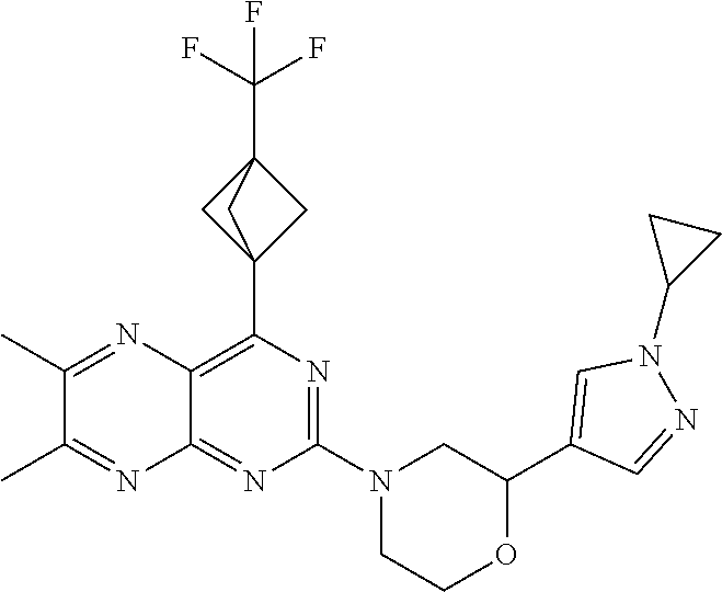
N1=C(N2CC(C3=CN(C4CC4)N=C3)OCC2)N=C2C(=C1C13CC(C(F)(F)F)(C1)C3)N=C(C)C(C)=N2
